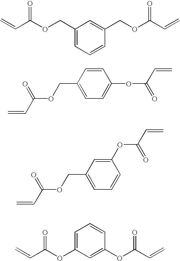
C=CC(OCC1=CC=CC(COC(C=C)=O)=C1)=O.C1=CC(COC(C=C)=O)=CC=C1OC(=O)C=C.C1(OC(C=C)=O)=CC(COC(C=C)=O)=CC=C1.C=CC(OC1=CC=CC(OC(C=C)=O)=C1)=O
